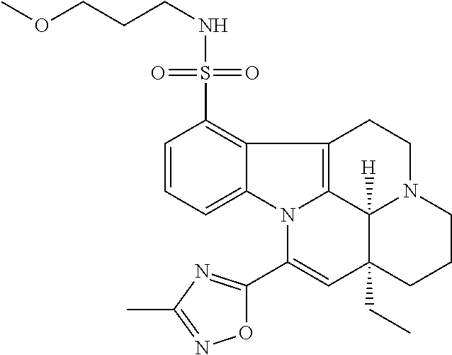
C1=CC=C2C(=C1S(NCCCOC)(=O)=O)C1=C3N2C(C2=NC(C)=NO2)=CC2(CC)C3([H])N(CC1)CCC2
